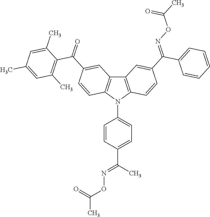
C12=C(N(C3=CC=C(C(C)=NOC(C)=O)C=C3)C3=C1C=C(C(=O)C1=C(C)C=C(C)C=C1C)C=C3)C=CC(C(=NOC(C)=O)C1=CC=CC=C1)=C2
